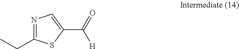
C1(C(=O)[H])=CN=C(CC)S1
